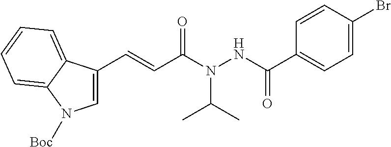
C1=C(C=CC(N(NC(C2=CC=C(Br)C=C2)=O)C(C)C)=O)C2=CC=CC=C2N1[Boc]
